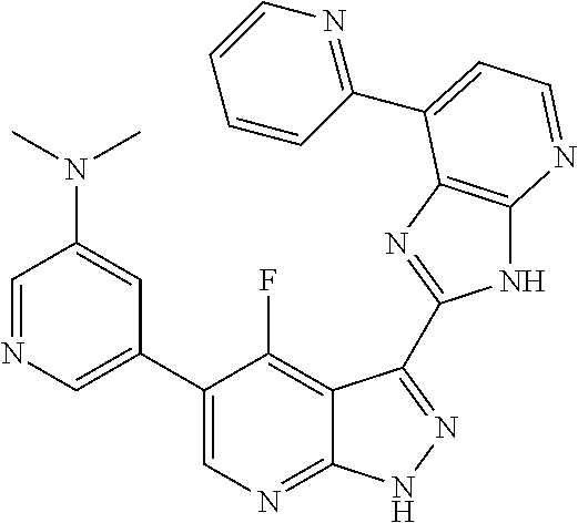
C1=NC=C(C2=CN=C3C(=C2F)C(C2=NC4=C(N2)N=CC=C4C2=NC=CC=C2)=NN3)C=C1N(C)C
